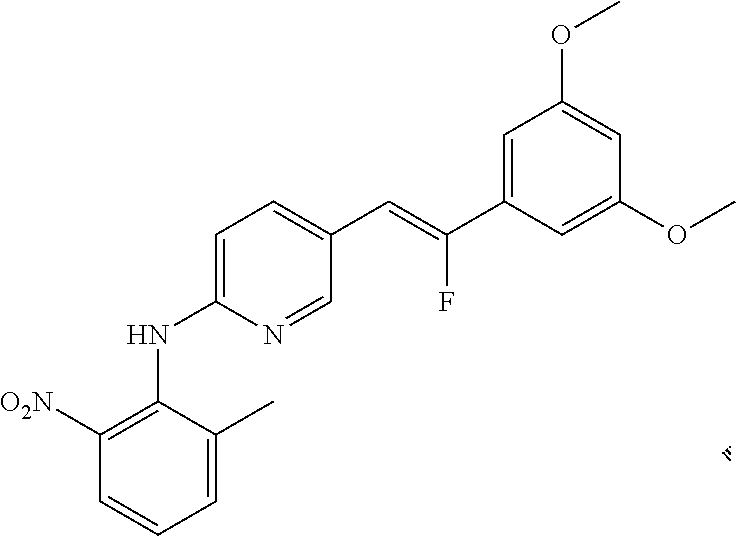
C1=C(NC2=C([O2N])C=CC=C2C)N=CC(C=C(C2=CC(OC)=CC(OC)=C2)F)=C1
